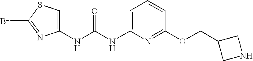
N(C(NC1=CC=CC(OCC2CNC2)=N1)=O)C1=CSC(Br)=N1
